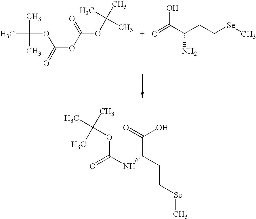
CC(C)(OC(OC(OC(C)(C)C)=O)=O)C.O=C(C(CC[Se]C)N)O.O(C(C)(C)C)C(=O)NC(CC[Se]C)C(O)=O
